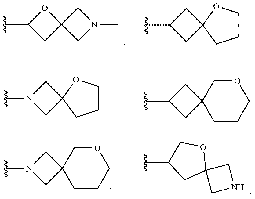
O1C(C)CC12CN(C)C2.C1C(C)CC12CCCO2.C1N(C)CC12CCCO2.C1C(C)CC12CCCOC2.C1N(C)CC12CCCOC2.C1C(C)CC2(O1)CNC2
